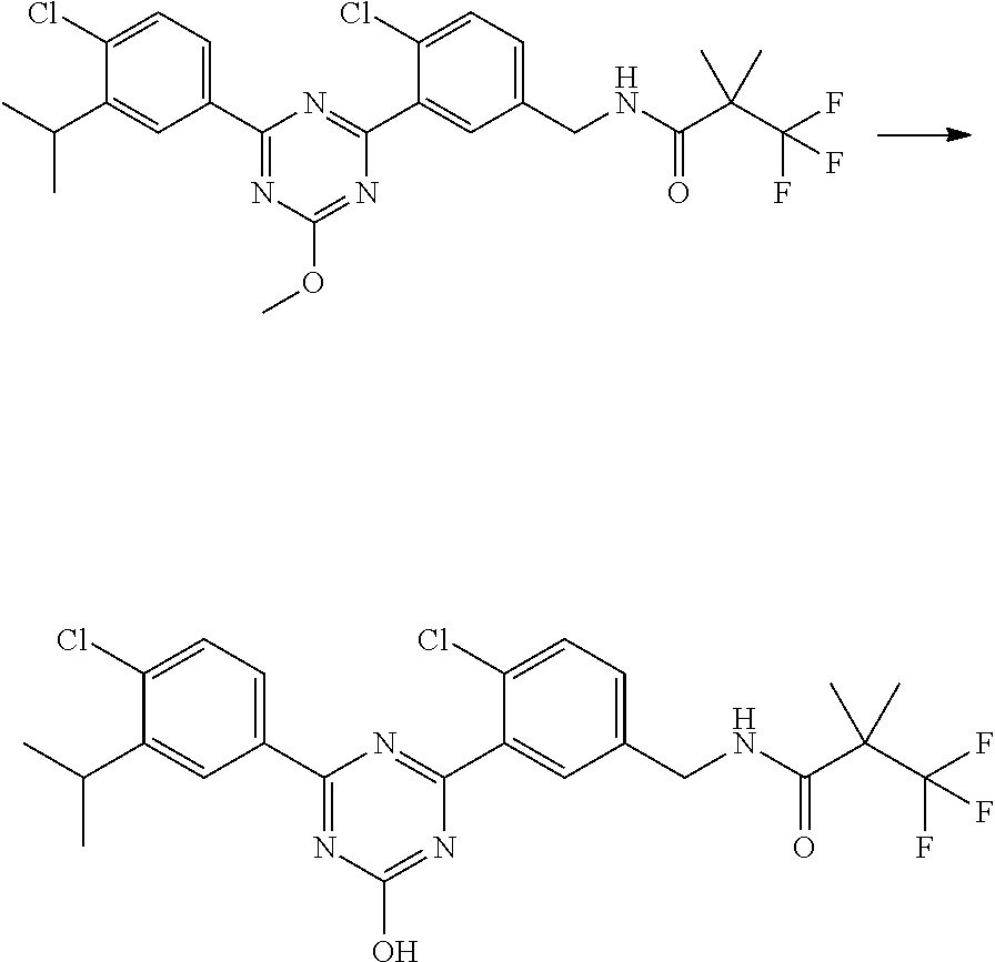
C1(Cl)=CC=C(CNC(=O)C(C(F)(F)F)(C)C)C=C1C1=NC(C2=CC=C(Cl)C(C(C)C)=C2)=NC(O)=N1.C1(Cl)=CC=C(CNC(=O)C(C(F)(F)F)(C)C)C=C1C1=NC(C2=CC=C(Cl)C(C(C)C)=C2)=NC(OC)=N1
